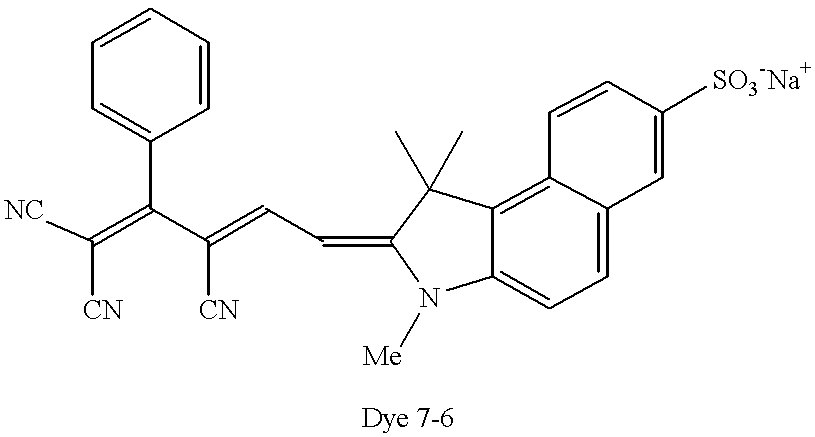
[NC]C(=C(C(=CC=C1N([Me])C2=CC=C3C(=C2C1(C)C)C=CC([SO3-Na+])=C3)[CN])C1=CC=CC=C1)[CN]
